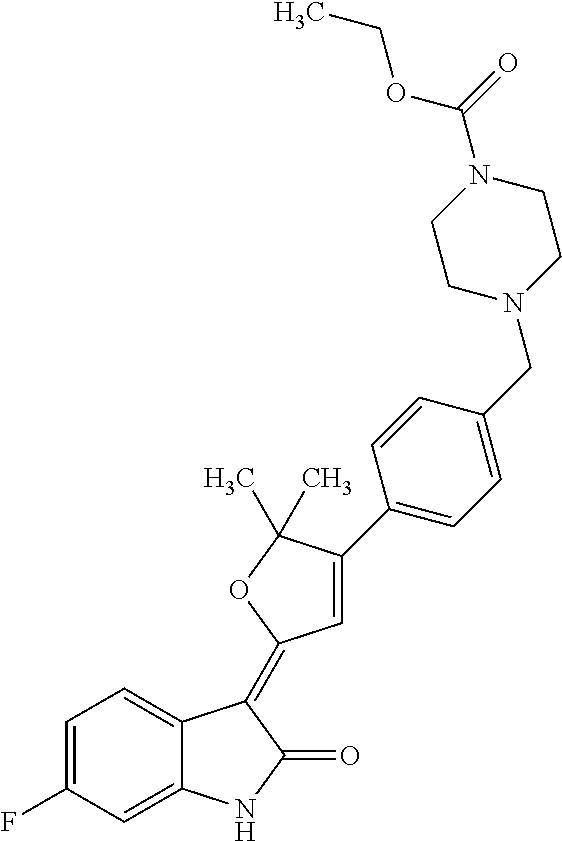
C1=C2C(=CC(F)=C1)NC(=O)C2=C1C=C(C2=CC=C(CN3CCN(C(=O)OCC)CC3)C=C2)C(C)(C)O1
